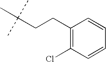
C(CCC1=C(Cl)C=CC=C1)(C)(C)C
